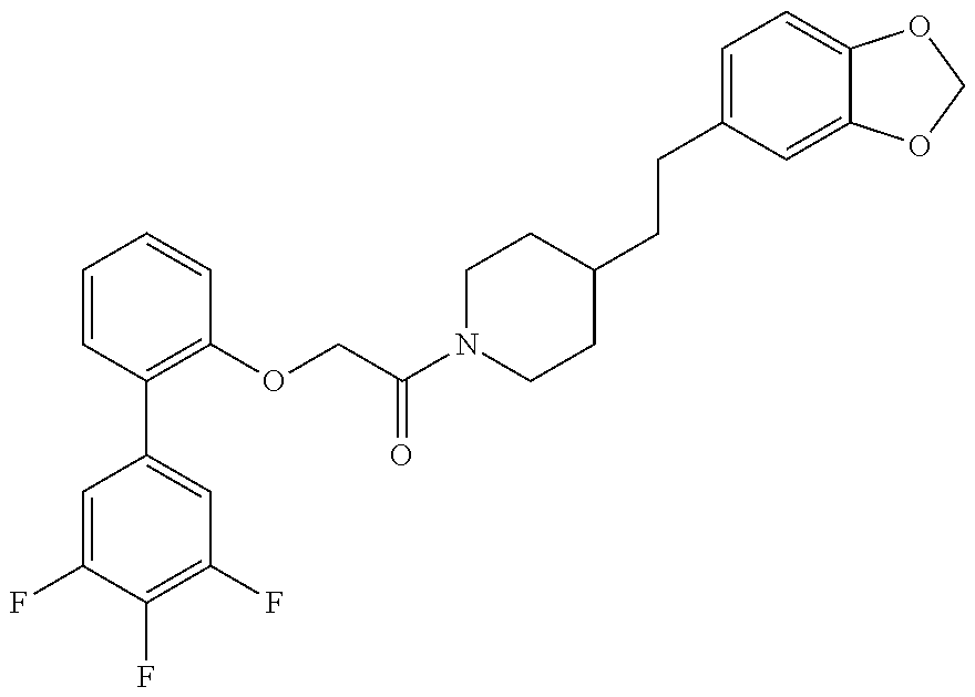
C1=C(F)C(F)=C(F)C=C1C1=C(OCC(N2CCC(CCC3=CC=C4C(=C3)OCO4)CC2)=O)C=CC=C1
